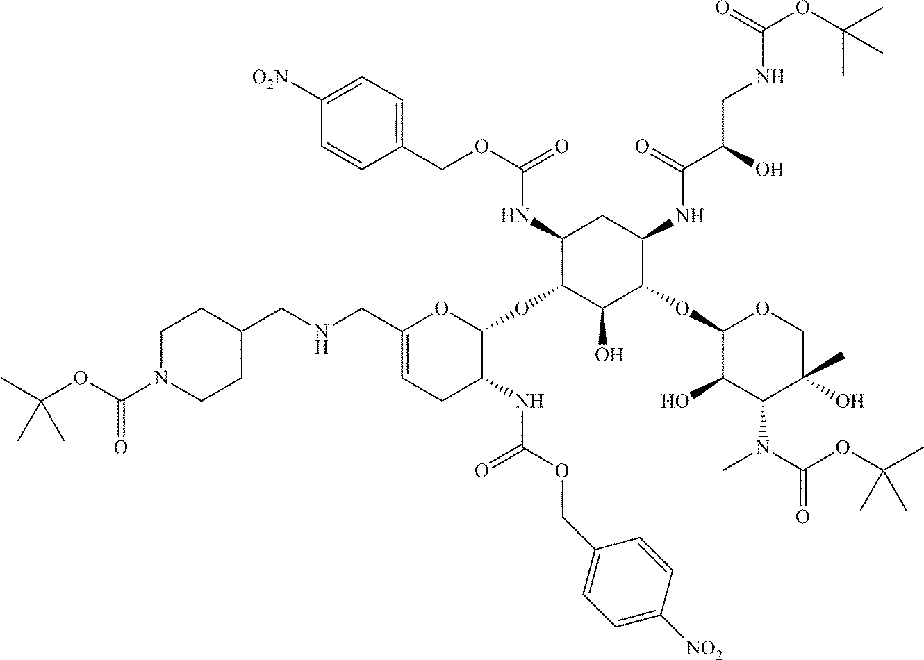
C1(CNCC2CCN(C(OC(C)(C)C)=O)CC2)=CCC(NC(OCC2=CC=C([NO2])C=C2)=O)C(OC2C(NC(OCC3=CC=C([O2N])C=C3)=O)CC(NC(=O)C(CNC(OC(C)(C)C)=O)O)C(OC3C(O)C(N(C)C(OC(C)(C)C)=O)C(C)(O)CO3)C2O)O1
